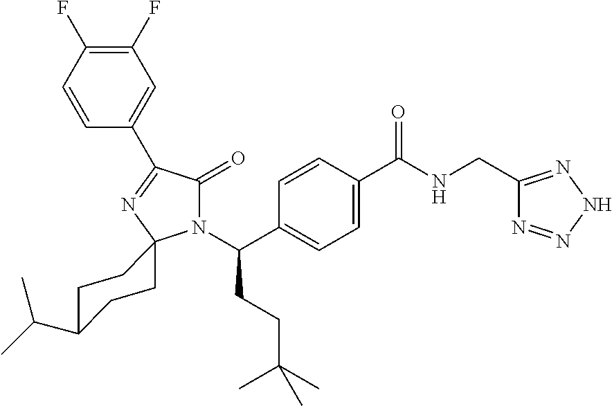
C1(F)=C(F)C=CC(C2=NC3(N(C(C4=CC=C(C(NCC5=NNN=N5)=O)C=C4)CCC(C)(C)C)C2=O)CCC(C(C)C)CC3)=C1
